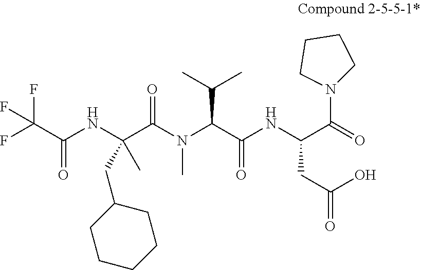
O=C(C(F)(F)F)NC(C(N(C)C(C(=O)NC(CC(O)=O)C(=O)N1CCCC1)C(C)C)=O)(C)CC1CCCCC1
